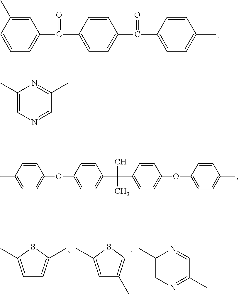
C1=C(C)C=CC=C1C(C1=CC=C(C(C2=CC=C(C)C=C2)=O)C=C1)=O.C1=CC(C)=CC=C1OC1=CC=C(C(C)(C)C2=CC=C(OC3=CC=C(C)C=C3)C=C2)C=C1.C1=C(C)SC(C)=C1.C1=C(C)SC=C1C.C1(C)=CN=C(C)C=N1.C1(C)=CN=CC(C)=N1
